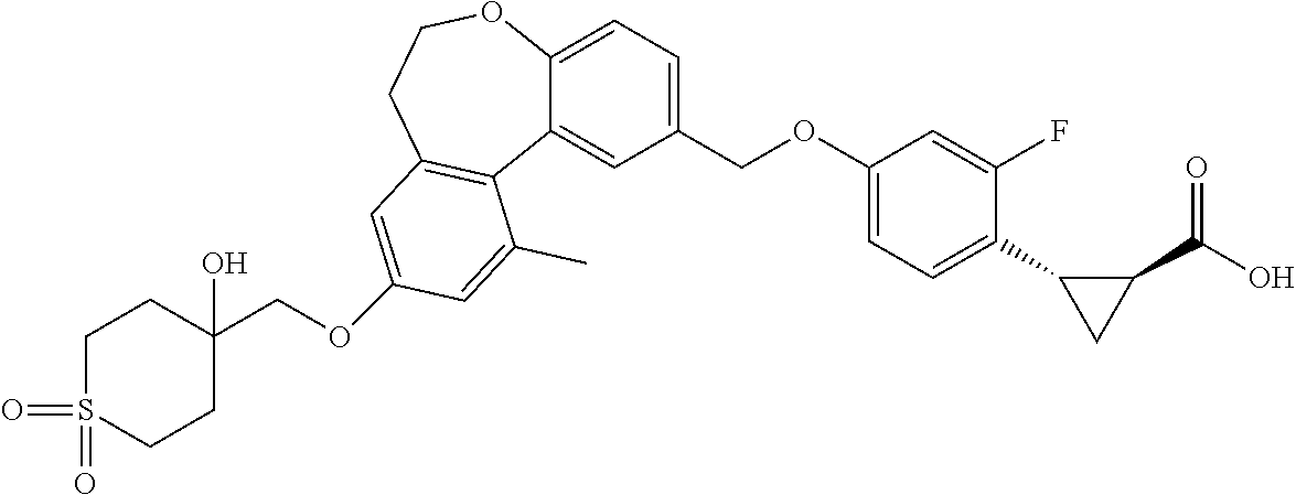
C1(COC2=CC3=C(C4=CC(COC5=CC=C(C6CC6C(=O)O)C(F)=C5)=CC=C4OCC3)C(C)=C2)(O)CCS(=O)(=O)CC1
